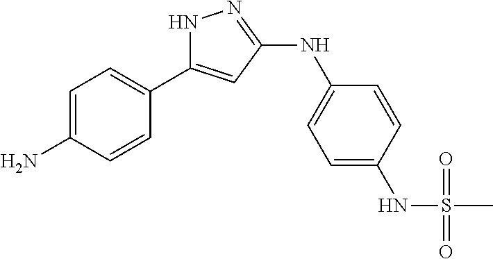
C1=C(N)C=CC(C2=CC(NC3=CC=C(NS(C)(=O)=O)C=C3)=NN2)=C1
